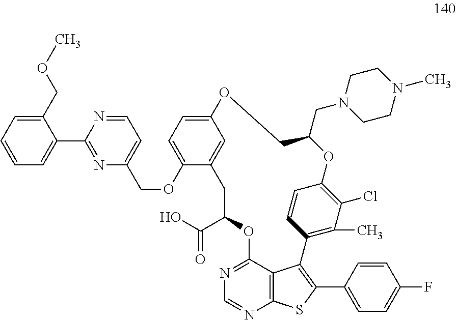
O1C2=C(Cl)C(C)=C(C=C2)C2=C(C3=CC=C(F)C=C3)SC3=C2C(=NC=N3)OC(C(O)=O)CC2=CC(=CC=C2OCC2=CC=NC(C3=CC=CC=C3COC)=N2)OCC1CN1CCN(C)CC1
